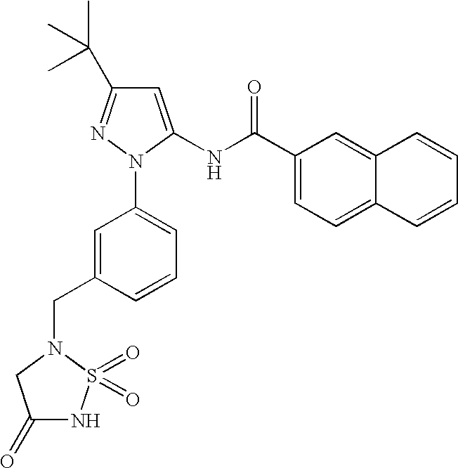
C1(CN2S(=O)(=O)NC(=O)C2)=CC(N2N=C(C(C)(C)C)C=C2NC(C2=CC=C3C(=C2)C=CC=C3)=O)=CC=C1
